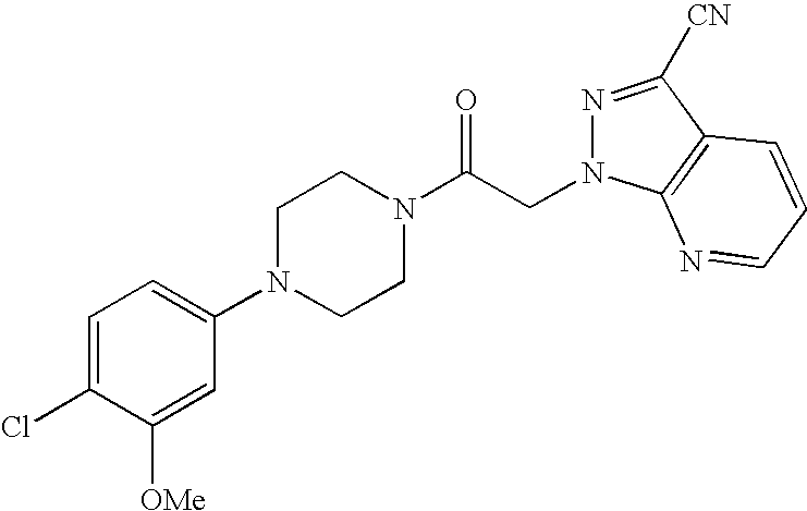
C1=C(Cl)C([OMe])=CC(N2CCN(C(CN3N=C([CN])C4=C3N=CC=C4)=O)CC2)=C1
